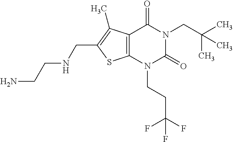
C12=C(N(CCC(F)(F)F)C(=O)N(CC(C)(C)C)C1=O)SC(CNCCN)=C2C
